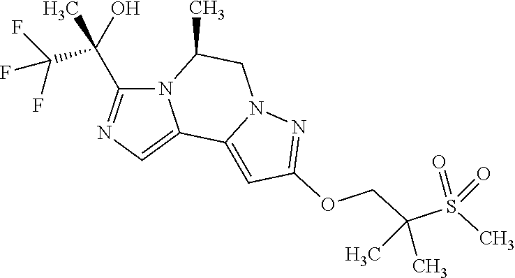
N12C(C(C(F)(F)F)(O)C)=NC=C1C1=CC(OCC(S(C)(=O)=O)(C)C)=NN1CC2C
